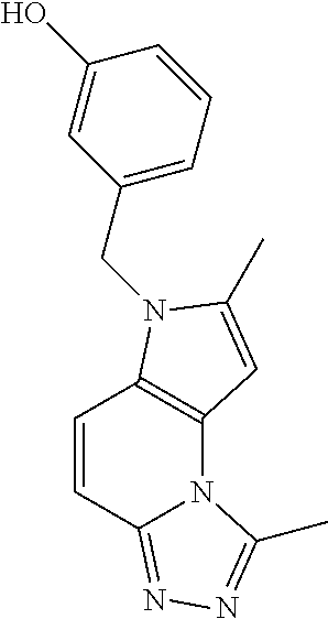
C1=CC2=NN=C(C)N2C2=C1N(CC1=CC=CC(O)=C1)C(C)=C2
